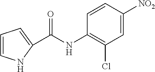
C(NC1=C(Cl)C=C([NO2])C=C1)(=O)C1=CC=CN1
